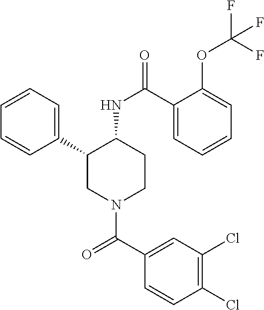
C1=CC=C(C2CN(C(C3=CC(Cl)=C(Cl)C=C3)=O)CCC2NC(=O)C2=CC=CC=C2OC(F)(F)F)C=C1
